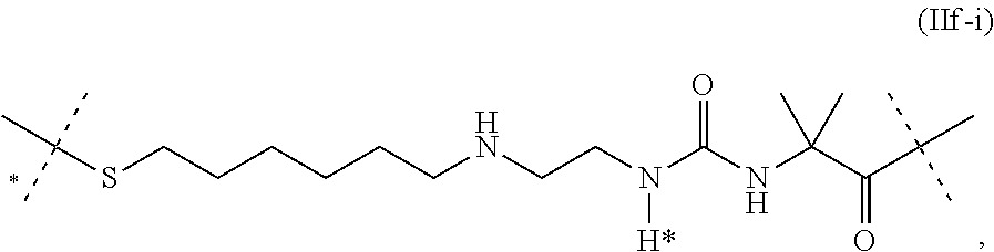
S(CCCCCCNCCN(C(NC(C(C(C)(C)C)=O)(C)C)=O)[H*])C(C)(C)C
